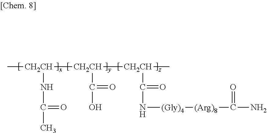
C[CH2CH](NC(=O)C)[CH2CH]([CH2CH](C)C(=O)N[(Gly)4][(Arg)8]C(N)=O)C(O)=O
